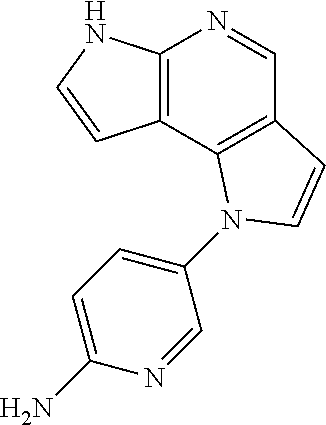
C12=C(NC=C1)N=CC1=C2N(C2=CC=C(N)N=C2)C=C1
